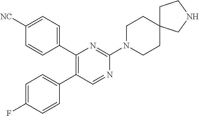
C1(C2=CC=C(F)C=C2)=C(C2=CC=C([NC])C=C2)N=C(N2CCC3(CC2)CCNC3)N=C1
